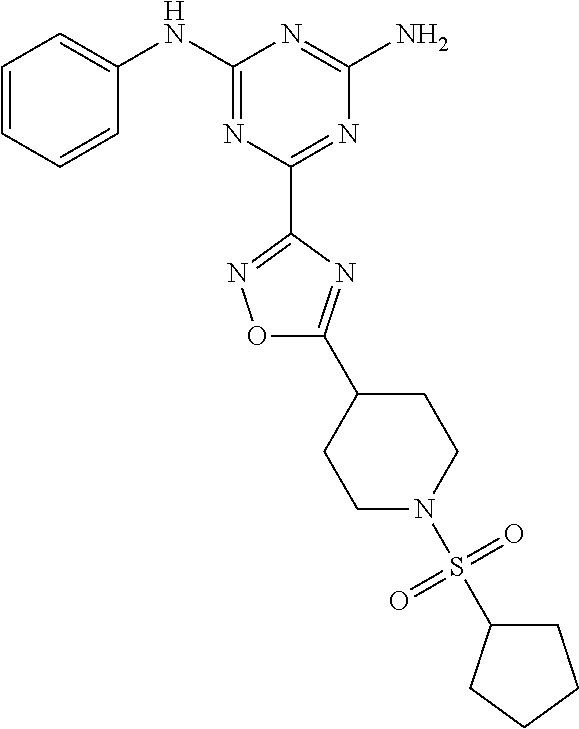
C1=CC=CC(NC2=NC(C3=NOC(C4CCN(S(=O)(=O)C5CCCC5)CC4)=N3)=NC(N)=N2)=C1
